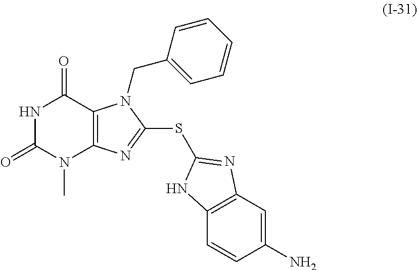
N1C(=O)N(C)C2=C(C1=O)N(CC1=CC=CC=C1)C(SC1=NC3=C(C=CC(N)=C3)N1)=N2
